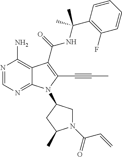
N1=CN=C2C(=C1N)C(C(=O)NC(C)(C1=C(F)C=CC=C1)C)=C(C#CC)N2C1CN(C(C=C)=O)C(C)C1
